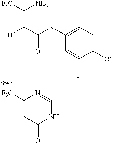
C(=C(C(NC1=C(F)C=C([CN])C(F)=C1)=O)[H])(N)[F3C].C1([F3C])=CC(=O)NC=N1
